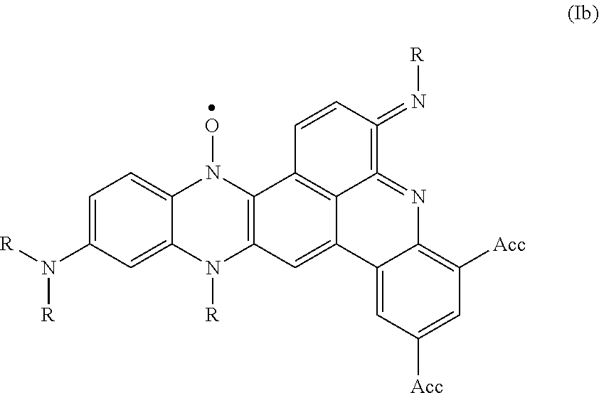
C1=C(N([R])[R])C=C2C(=C1)N(O)C1=C(N2[R])C=C2C3=C1C=CC(=N[R])=C3=NC1=C([Acc])C=C([Acc])C=C21
